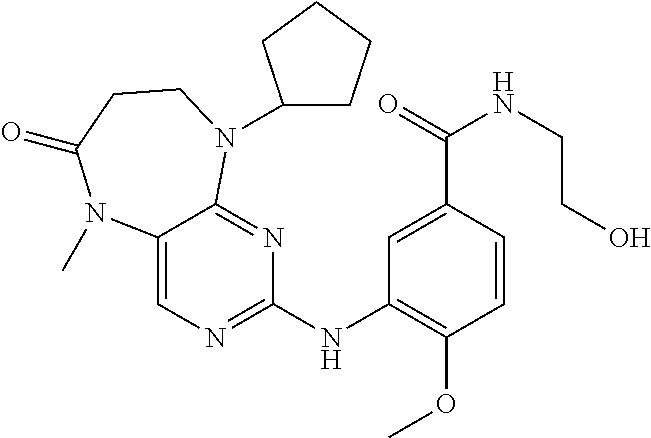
C1(NC2=NC=C3C(=N2)N(C2CCCC2)CCC(=O)N3C)=C(OC)C=CC(C(NCCO)=O)=C1
